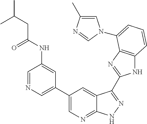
C1(C2=CN=CC(NC(CC(C)C)=O)=C2)=CN=C2C(=C1)C(C1=NC3=C(N1)C=CC=C3N1C=C(C)N=C1)=NN2
